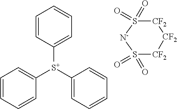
[CF2]1S(=O)(=O)[N-]S(=O)(=O)[CF2][CF2]1.C1=CC([S+](C2=CC=CC=C2)C2=CC=CC=C2)=CC=C1
